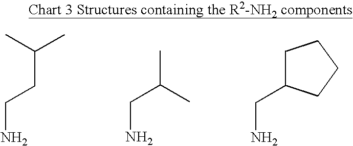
CC(C)CCN.C(C(C)C)N.C1C(CN)CCC1
